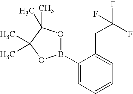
C1(B2OC(C)(C)C(C)(C)O2)=CC=CC=C1CC(F)(F)F
